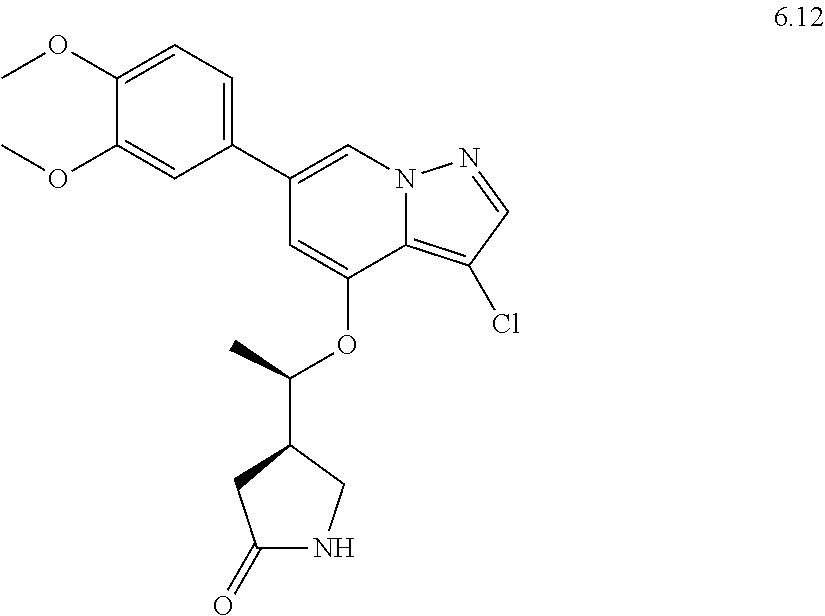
COC1=CC=C(C2=CN3C(=C(Cl)C=N3)C(OC(C)C3CNC(=O)C3)=C2)C=C1OC
